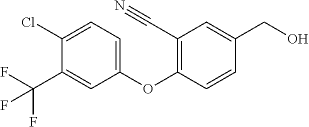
C1(C#N)=C(OC2=CC=C(Cl)C(C(F)(F)F)=C2)C=CC(CO)=C1
